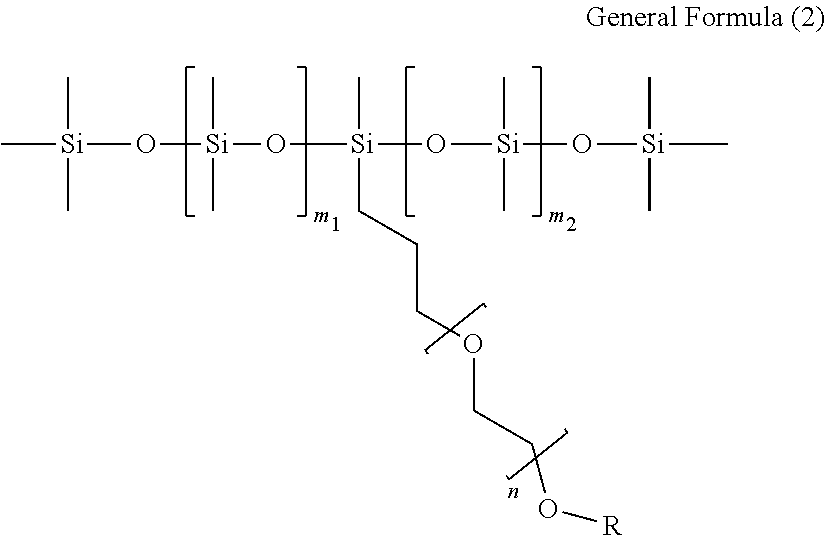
C[Si](O[Si](O[Si](O[Si](C)(C)O[Si](C)(C)C)(C)CCCOCCO[R])(C)C)(C)C
